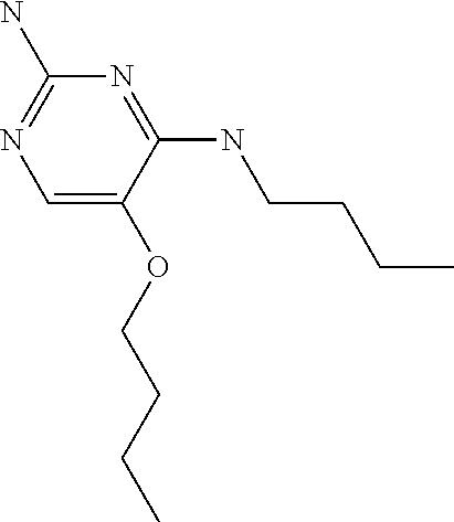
C1=C(OCCCC)C(NCCCC)=NC(N)=N1
